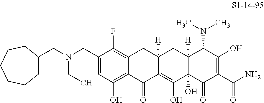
C1(CN(CC2CCCCCC2)CC)=CC(O)=C2C(=C1F)CC1([H])C(=C(O)C3(O)C([H])(C1)C(N(C)C)C(O)=C(C(N)=O)C3=O)C2=O
